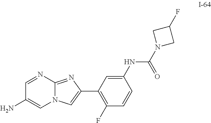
C1(F)=C(C2=CN3C(=N2)N=CC(N)=C3)C=C(NC(N2CC(F)C2)=O)C=C1
